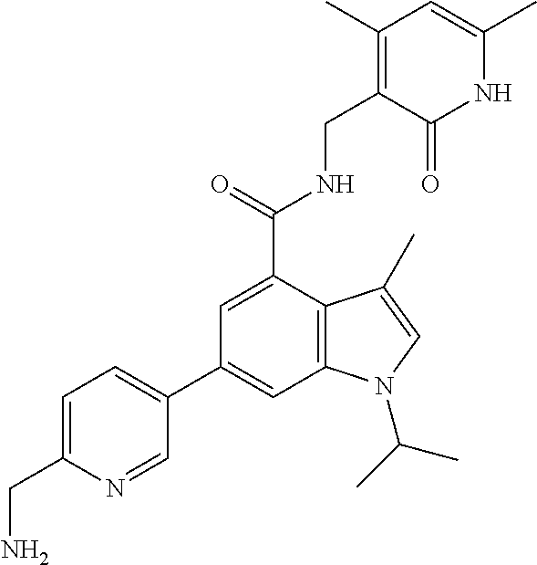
C1=C(C(NCC2=C(C)C=C(C)NC2=O)=O)C2=C(C=C1C1=CC=C(CN)N=C1)N(C(C)C)C=C2C
